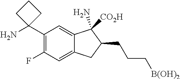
C1(C2(N)CCC2)=C(F)C=C2C(=C1)C(N)([CO2H])C(CCC[B(OH)2])C2
